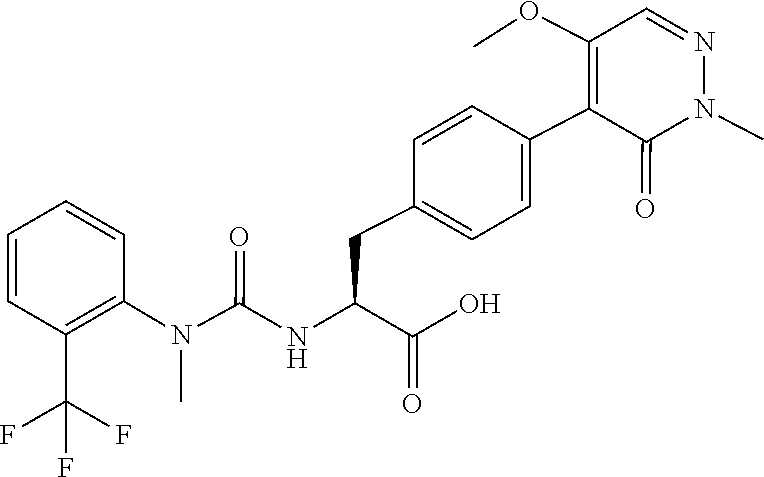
N1(C)N=CC(OC)=C(C2=CC=C(CC(C(=O)O)NC(N(C)C3=C(C(F)(F)F)C=CC=C3)=O)C=C2)C1=O
